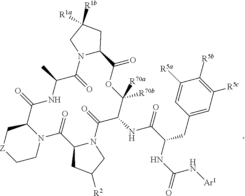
C1([R5a])=CC(CC(C(NC2C([R70a])([R70b])OC(=O)C3N(C(=O)C(C)NC(=O)C4N(C(=O)C5N(C2=O)CC([R2])C5)CC[Z]C4)CC([R1a])([R1b])C3)=O)NC(N[Ar1])=O)=CC([R5c])=C1[R5b]
